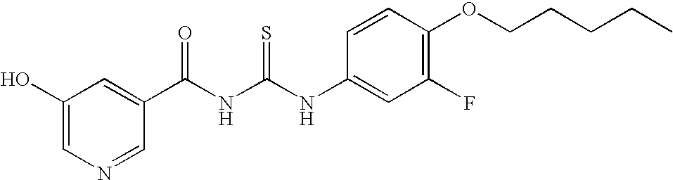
N(C(NC(=O)C1=CC(O)=CN=C1)=S)C1=CC(F)=C(OCCCCC)C=C1
